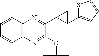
C1=CC=CC2=C1N=C(C1C(C3=CC=CS3)C1)C(OC(C)C)=N2
